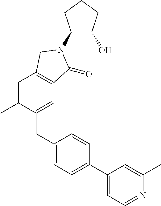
C1=C(C)C(CC2=CC=C(C3=CC=NC(C)=C3)C=C2)=CC2=C1CN(C1C(O)CCC1)C2=O
